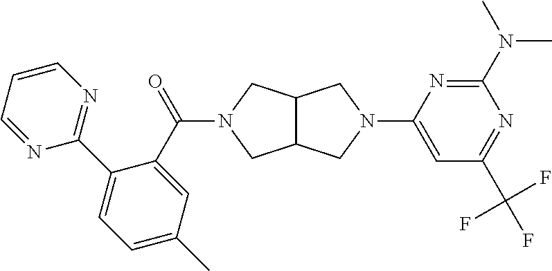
C1(C(=O)N2CC3C(CN(C4=CC(C(F)(F)F)=NC(N(C)C)=N4)C3)C2)=CC(C)=CC=C1C1=NC=CC=N1
